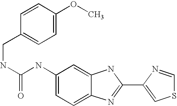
C1=C2C(=CC=C1NC(=O)NCC1=CC=C(OC)C=C1)N=C(C1=CSC=N1)N2
